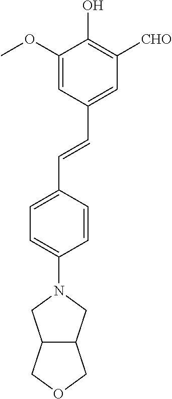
C1=C(OC)C(O)=C([CHO])C=C1C=CC1=CC=C(N2CC3C(C2)COC3)C=C1
